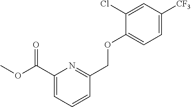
C1(C(OC)=O)=CC=CC(COC2=CC=C([CF3])C=C2Cl)=N1
